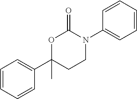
O1C(C2=CC=CC=C2)(C)CCN(C2=CC=CC=C2)C1=O
